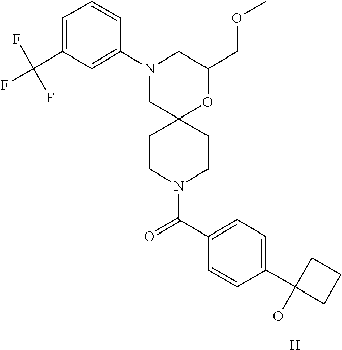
C1(COC)OC2(CN(C3=CC(C(F)(F)F)=CC=C3)C1)CCN(C(C1=CC=C(C3(O)CCC3)C=C1)=O)CC2.[H]
